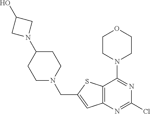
C1CN(C2=NC(Cl)=NC3=C2SC(CN2CCC(N4CC(O)C4)CC2)=C3)CCO1
